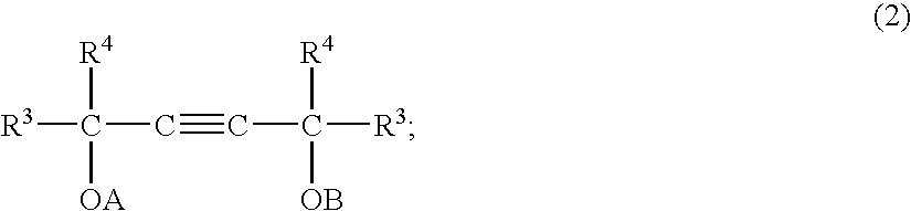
[R3]C(C#CC([R3])([R4])[OB])([R4])[OA]
